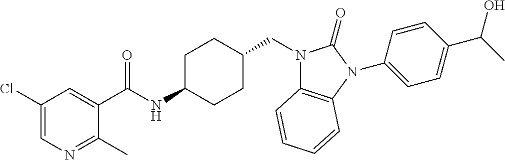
C1(Cl)=CN=C(C)C(C(NC2CCC(CN3C4=C(N(C5=CC=C(C(C)O)C=C5)C3=O)C=CC=C4)CC2)=O)=C1
